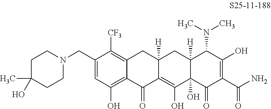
C1(CN2CCC(O)(C)CC2)=CC(O)=C2C(=C1[CF3])CC1([H])C(=C(O)C3(O)C([H])(C1)C(N(C)C)C(O)=C(C(N)=O)C3=O)C2=O
